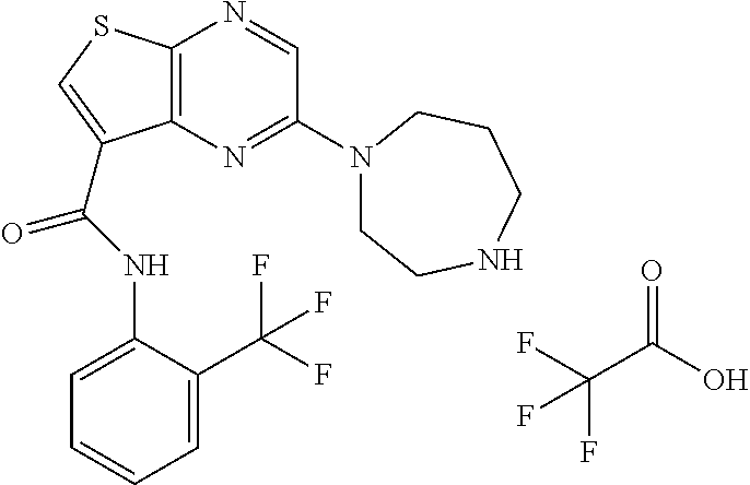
C12=C(N=C(N3CCNCCC3)C=N1)C(C(NC1=CC=CC=C1C(F)(F)F)=O)=CS2.O=C(C(F)(F)F)O
